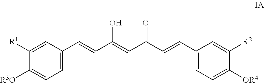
C1([R1])=CC(C=CC(=CC(C=CC2=CC=C([OR4])C([R2])=C2)=O)O)=CC=C1[R3O]
